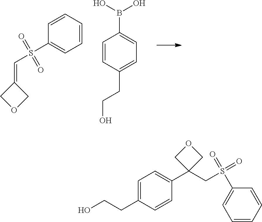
C1(=CS(C2=CC=CC=C2)(=O)=O)COC1.C1=CC(CCO)=CC=C1B(O)O.OCCC1=CC=C(C2(CS(=O)(=O)C3=CC=CC=C3)COC2)C=C1
